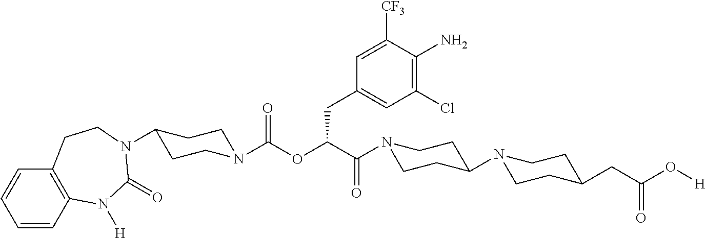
C1=CC2=C(C=C1)CCN(C1CCN(C(OC(C(=O)N3CCC(N4CCC(CC(O[H])=O)CC4)CC3)CC3=CC(Cl)=C(N)C([CF3])=C3)=O)CC1)C(=O)N2[H]
